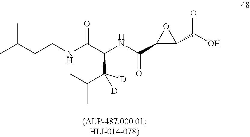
CC(CCNC(C(NC(C1C(C(O)=O)O1)=O)C(C(C)C)([D])[D])=O)C
